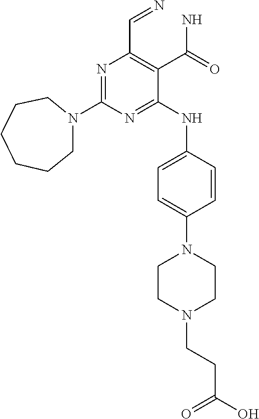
N1=C(N2CCCCCC2)N=C(NC2=CC=C(N3CCN(CCC(O)=O)CC3)C=C2)C(C(N)=O)=C1C=N
